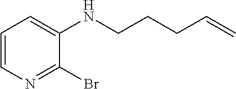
C1=CN=C(Br)C(NCCCC=C)=C1
